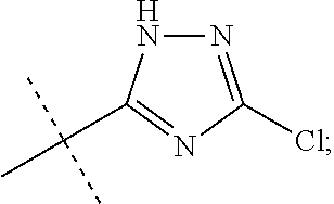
N1N=C(Cl)N=C1C(C)(C)C
